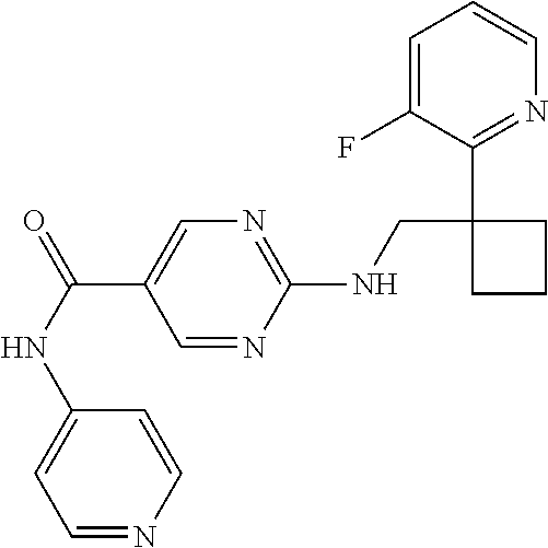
C(C1=CN=C(NCC2(C3=NC=CC=C3F)CCC2)N=C1)(NC1=CC=NC=C1)=O
